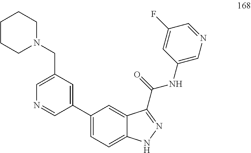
C1(C2=CC(CN3CCCCC3)=CN=C2)=CC=C2C(=C1)C(C(=O)NC1=CN=CC(F)=C1)=NN2
